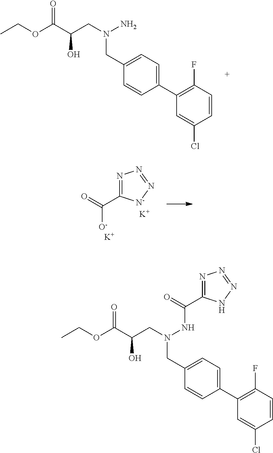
C1(C2=C(F)C=CC(Cl)=C2)=CC=C(CN(CC(C(OCC)=O)O)N)C=C1.N1=C(C(=O)[O-])[N-]N=N1.[K].[K].C1(C2=C(F)C=CC(Cl)=C2)=CC=C(CN(CC(C(OCC)=O)O)NC(C2=NN=NN2)=O)C=C1
